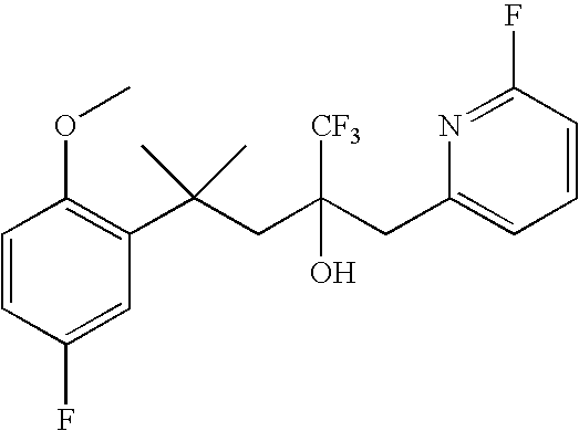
C1(F)=CC(C(CC(CC2=CC=CC(F)=N2)([CF3])O)(C)C)=C(OC)C=C1
